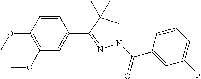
C1=CC(OC)=C(OC)C=C1C1=NN(C(=O)C2=CC(F)=CC=C2)CC1(C)C
